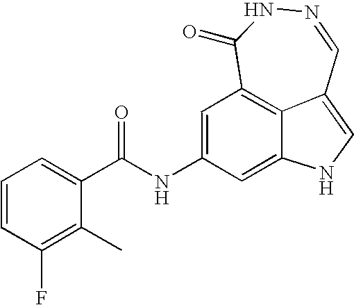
N1=CC2=CNC3=CC(NC(C4=CC=CC(F)=C4C)=O)=CC(=C23)C(=O)N1
